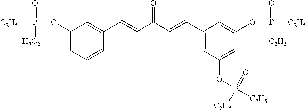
C1(OP([C2H5])(=O)[H5C2])=CC=CC(C=CC(C=CC2=CC(OP([C2H5])(=O)[C2H5])=CC(OP([C2H5])(=O)[C2H5])=C2)=O)=C1
